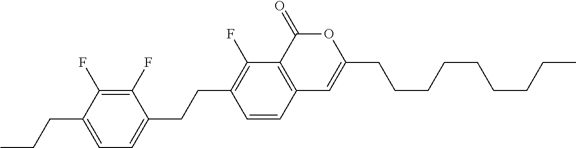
C12=C(C(=O)OC(CCCCCCCCC)=C1)C(F)=C(CCC1=CC=C(CCC)C(F)=C1F)C=C2
